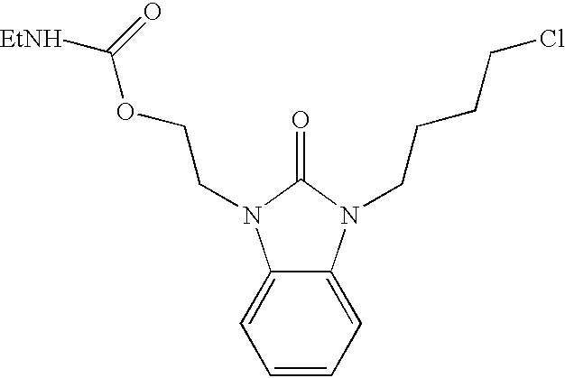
C1=CC=C2C(=C1)N(CCOC([EtNH])=O)C(=O)N2CCCCCl
